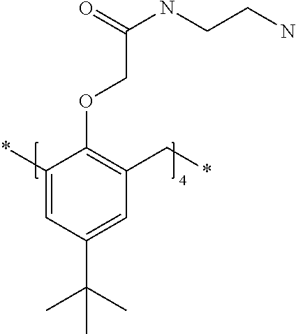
*C1=CC(C(C)(C)C)=CC(C*)=C1OCC(NCCN)=O
